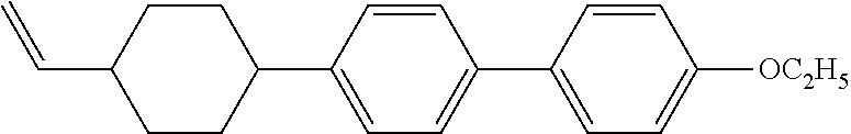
C1=CC(C2CCC(C=C)CC2)=CC=C1C1=CC=C([OC2H5])C=C1
